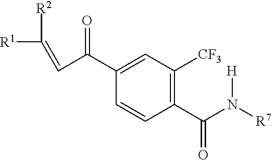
C1(C(N([R7])[H])=O)=C([CF3])C=C(C(C=C([R2])[R1])=O)C=C1
